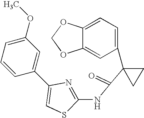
C1=C2C(=CC(C3(C(=O)NC4=NC(C5=CC(OC)=CC=C5)=CS4)CC3)=C1)OCO2
